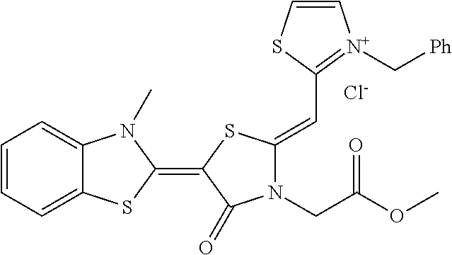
[Cl-].C1=CC=C2C(=C1)N(C)C(=C1SC(=CC3=[N+](C[Ph])C=CS3)N(CC(OC)=O)C1=O)S2
